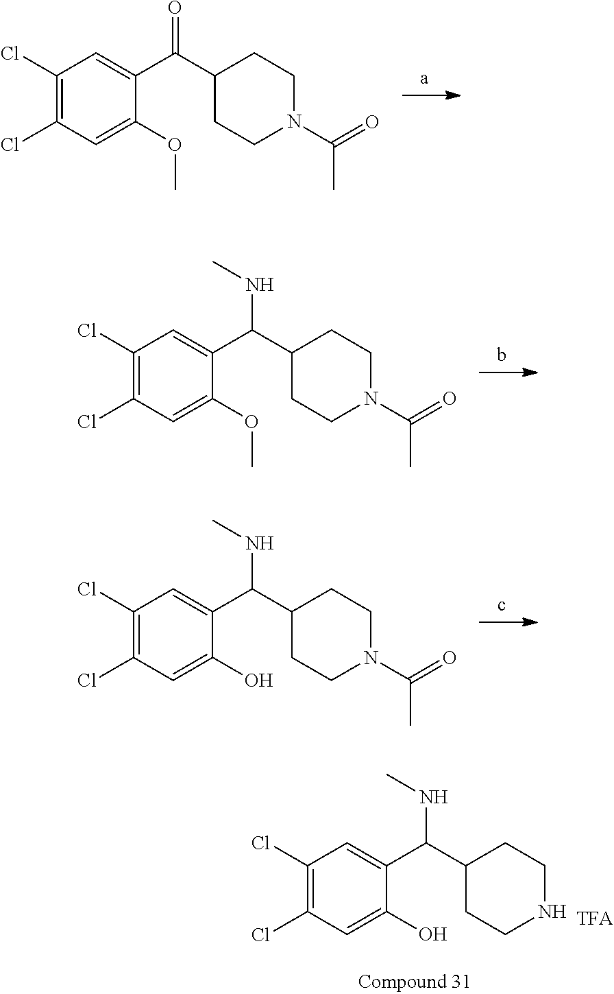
C1(Cl)=C(Cl)C=C(OC)C(C(C2CCN(C(=O)C)CC2)=O)=C1.C1(Cl)=C(Cl)C=C(OC)C(C(C2CCN(C(=O)C)CC2)NC)=C1.C1(Cl)=C(Cl)C=C(O)C(C(C2CCN(C(=O)C)CC2)NC)=C1.C1(Cl)=C(Cl)C=C(O)C(C(C2CCNCC2)NC)=C1
